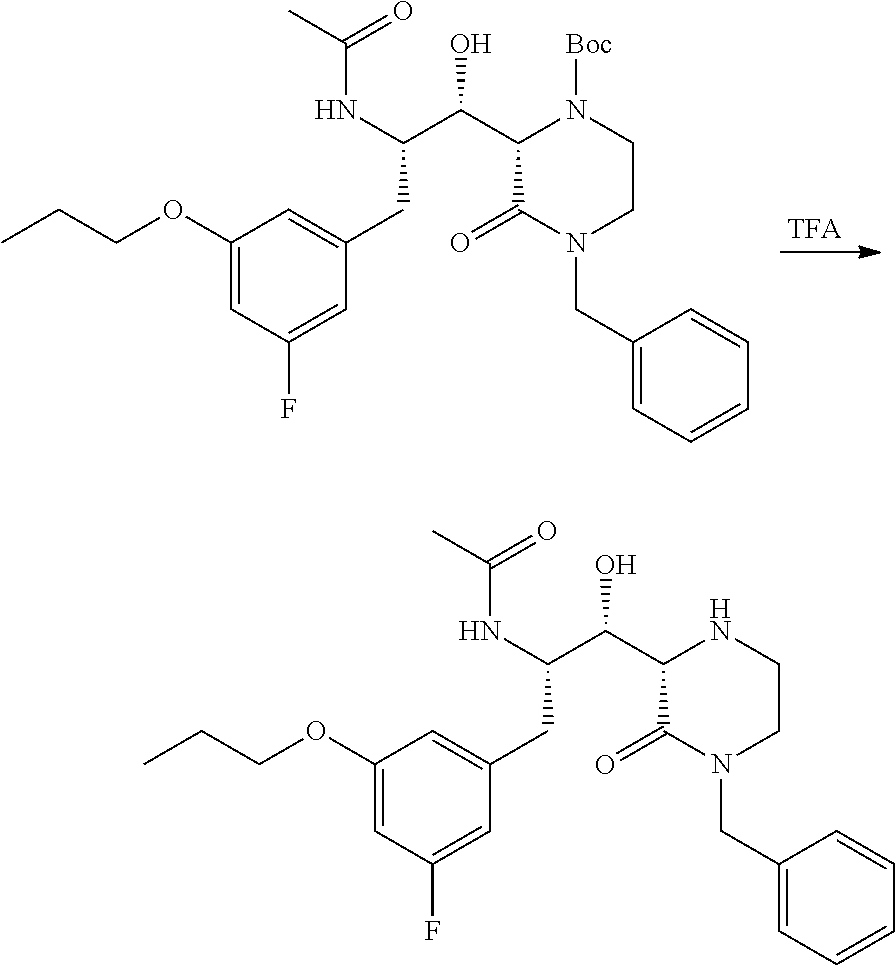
[TFA].CCCOC1=CC(F)=CC(CC(C(C2C(=O)N(CC3=CC=CC=C3)CCN2[Boc])O)NC(C)=O)=C1.CCCOC1=CC(F)=CC(CC(C(C2C(=O)N(CC3=CC=CC=C3)CCN2)O)NC(C)=O)=C1
